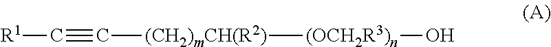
[R1]C#C[(CH2)mCH(R2)][(OCH2R3)n]O
